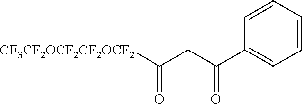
C1=CC=CC=C1C(CC([CF3CF2OCF2CF2OCF2])=O)=O
